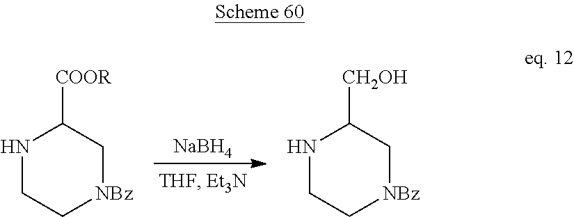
[NaBH4].N1CC[NBz]CC1[COOR].N1CC[NBz]CC1[CH2OH]
